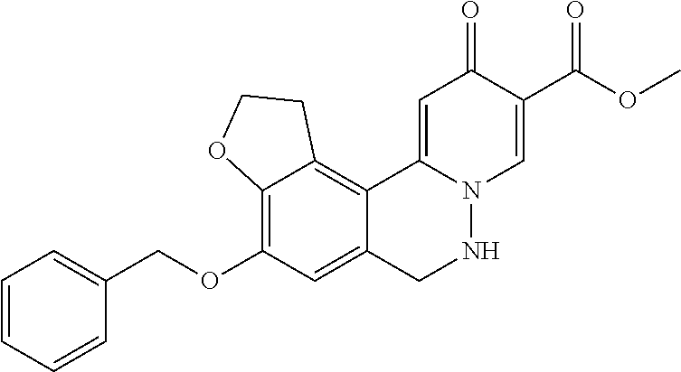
C12=C(OCC3=CC=CC=C3)C=C3C(=C1CCO2)C1=CC(=O)C(C(OC)=O)=CN1NC3
